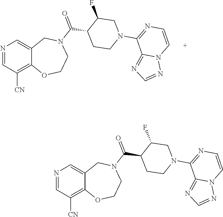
C1=NC=C2C(=C1[CN])OCCN(C(C1CCN(C3=NC=CN4C3=NC=N4)CC1F)=O)C2.C1=NC=C2C(=C1[CN])OCCN(C(C1CCN(C3=NC=CN4C3=NC=N4)CC1F)=O)C2
